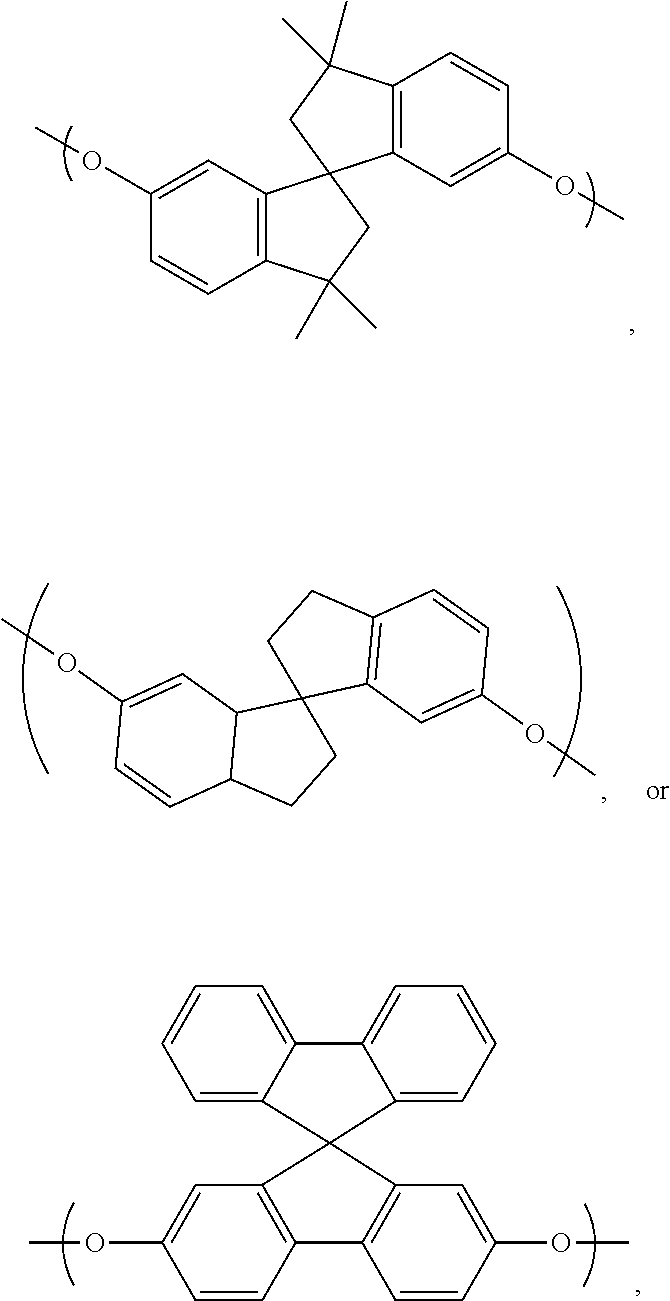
C12=C(C=C(OC)C=C1)C1(CC2(C)C)C2=C(C(C)(C)C1)C=CC(OC)=C2.C1=CC2=C(C=C1OC)C1(C3=C2C=CC(OC)=C3)C2=CC=CC=C2C2=CC=CC=C21.C12=C(C=C(OC)C=C1)C1(CC2)C2C(CC1)C=CC(OC)=C2
